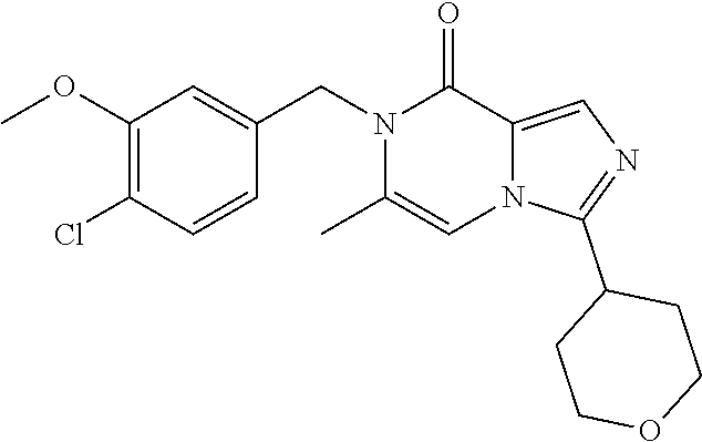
C1(OC)=C(Cl)C=CC(CN2C(C)=CN3C(=CN=C3C3CCOCC3)C2=O)=C1
